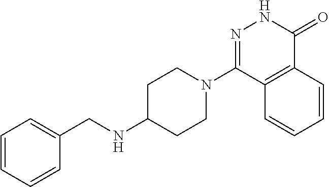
C1(N2CCC(NCC3=CC=CC=C3)CC2)=NNC(=O)C2=C1C=CC=C2
